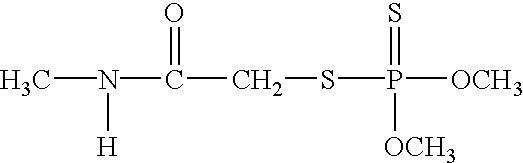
CN([H])C(=O)CSP(=S)([OCH3])[OCH3]
